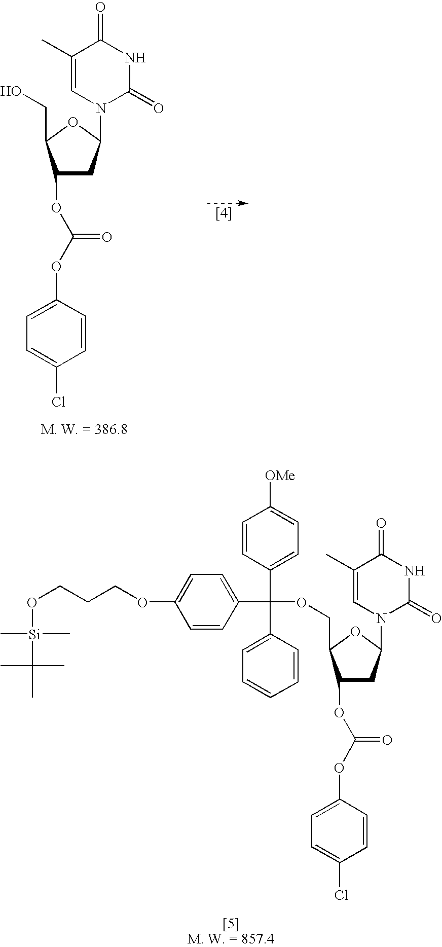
C1(C)=CN(C2CC(OC(OC3=CC=C(Cl)C=C3)=O)C(COC(C3=CC=C(OCCCO[Si](C(C)(C)C)(C)C)C=C3)(C3=CC=C([OMe])C=C3)C3=CC=CC=C3)O2)C(=O)NC1=O.C1(C)=CN(C2CC(OC(OC3=CC=C(Cl)C=C3)=O)C(CO)O2)C(=O)NC1=O
